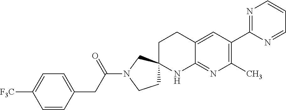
C1=CC(CC(N2CCC3(C2)CCC2=CC(C4=NC=CC=N4)=C(C)N=C2N3)=O)=CC=C1[F3C]
